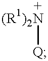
[(R1)2N][Q]
